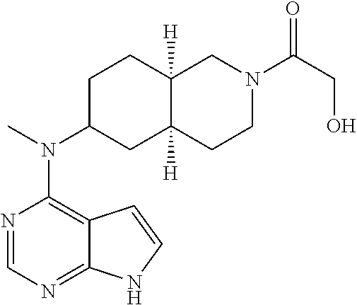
N1=CN=C2C(=C1N(C1CCC3([H])C([H])(C1)CCN(C(CO)=O)C3)C)C=CN2
